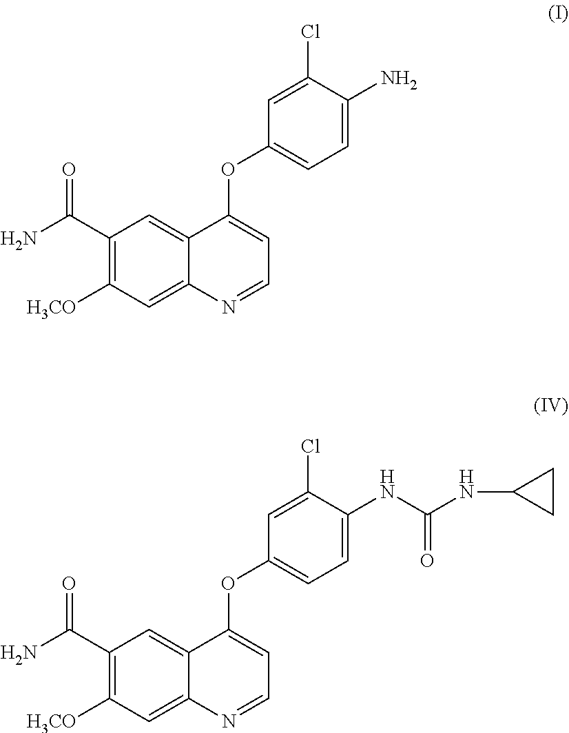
C1(Cl)=CC(OC2=CC=NC3=CC([H3CO])=C(C(N)=O)C=C23)=CC=C1N.C1(Cl)=CC(OC2=CC=NC3=CC([H3CO])=C(C(N)=O)C=C23)=CC=C1NC(NC1CC1)=O
